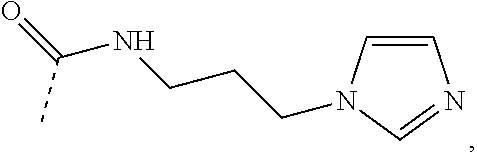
C1=CN(CCCNC(=O)C)C=N1
